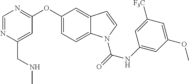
C1=C(OC2=NC=NC(CNC)=C2)C=C2C(=C1)N(C(NC1=CC(OC)=CC([F3C])=C1)=O)C=C2
